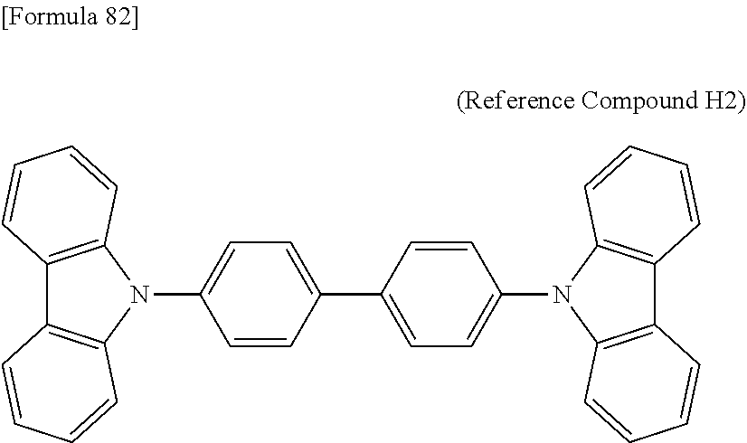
C1=C(N2C3=C(C4=C2C=CC=C4)C=CC=C3)C=CC(C2=CC=C(N3C4=C(C5=C3C=CC=C5)C=CC=C4)C=C2)=C1
